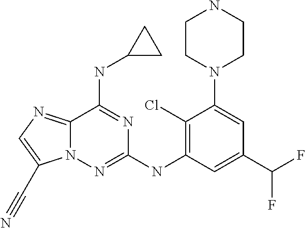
N12C(=NC=C1C#N)C(NC1CC1)=NC(NC1=C(Cl)C(N3CCNCC3)=CC(C(F)F)=C1)=N2
